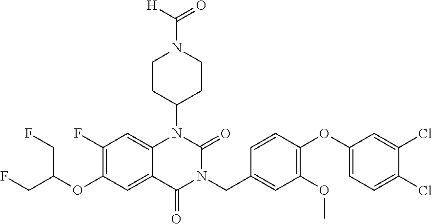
C12=CC(F)=C(OC(CF)CF)C=C1C(=O)N(CC1=CC(OC)=C(OC3=CC=C(Cl)C(Cl)=C3)C=C1)C(=O)N2C1CCN(C(=O)[H])CC1
